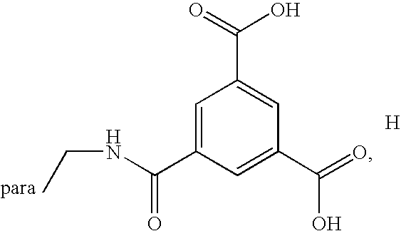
C1=C(C(NCC)=O)C=C(C(=O)O)C=C1C(=O)O.[H]
